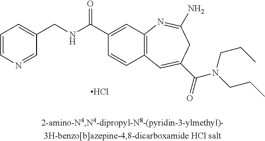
C(NC(C1=CC2=C(C=C1)C=C(C(=O)N(CCC)CCC)CC(N)=N2)=O)C1=CC=CN=C1.Cl
